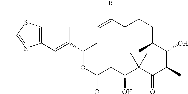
C1(C(C)=CC2=CSC(C)=N2)OC(=O)CC(O)C(C)(C)C(=O)C(C)C(O)C(C)CCCC([R])=CC1
